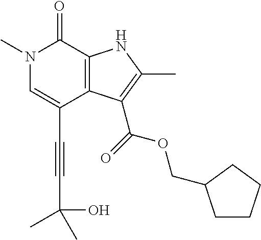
C(C1=CN(C)C(=O)C2=C1C(C(=O)OCC1CCCC1)=C(C)N2)#CC(C)(O)C
